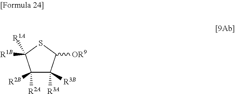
C1([R2A])([R2B])C([R3A])([R3B])C([OR9])SC1([R1A])[R1B]
